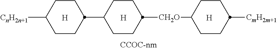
[H].C1CC(C2CCC([CnH2n+1])CC2)CCC1[CH2O]C1CCC([CmH2m+1])CC1.[H].[H]
